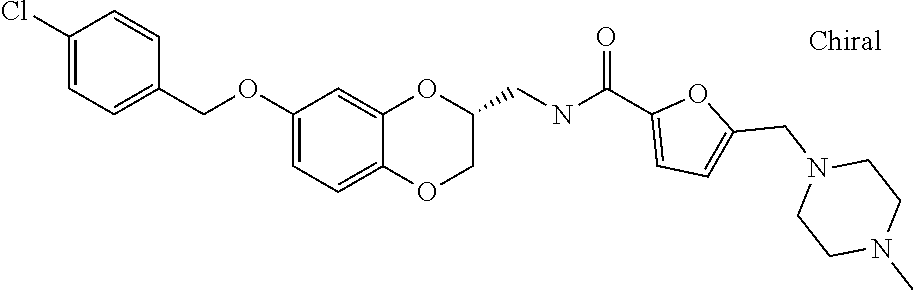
O(C1=CC=C2C(=C1)OC(CNC(C1=CC=C(CN3CCN(C)CC3)O1)=O)CO2)CC1=CC=C(Cl)C=C1
